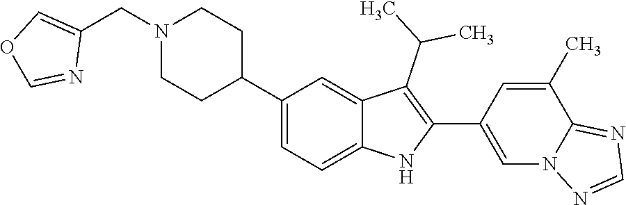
C1(CN2CCC(C3=CC=C4C(=C3)C(C(C)C)=C(C3=CN5C(=NC=N5)C(C)=C3)N4)CC2)=COC=N1
